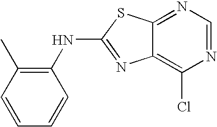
C12=C(Cl)N=CN=C1SC(NC1=C(C)C=CC=C1)=N2
